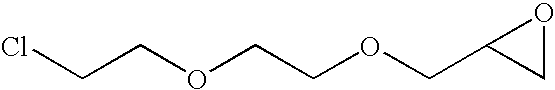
ClCCOCCOCC1CO1
